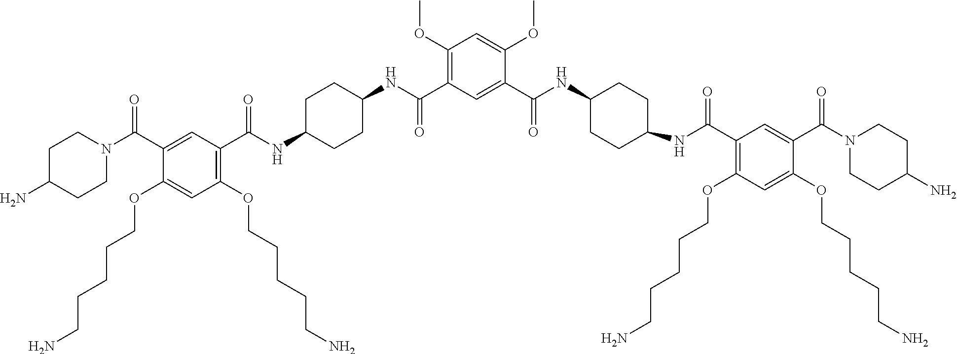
C1(C(NC2CCC(NC(C3=C(OCCCCCN)C=C(OCCCCCN)C(C(N4CCC(N)CC4)=O)=C3)=O)CC2)=O)=CC(C(NC2CCC(NC(C3=C(OCCCCCN)C=C(OCCCCCN)C(C(N4CCC(N)CC4)=O)=C3)=O)CC2)=O)=C(OC)C=C1OC
